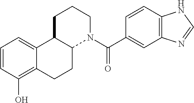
C1=CC(O)=C2C(=C1)C1C(CC2)N(C(C2=CC3=C(C=C2)NC=N3)=O)CCC1
